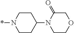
C1CN(*)CCC1N1CCOCC1=O
